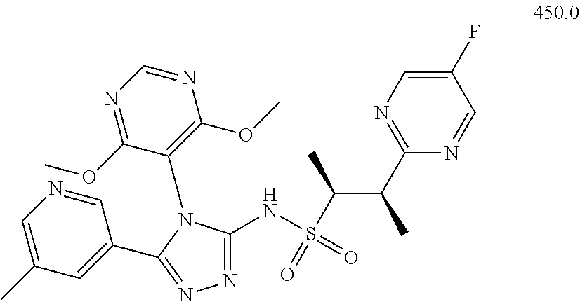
N(S(C(C)C(C)C1=NC=C(F)C=N1)(=O)=O)C1=NN=C(C2=CC(C)=CN=C2)N1C1=C(OC)N=CN=C1OC
